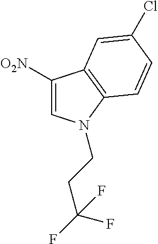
C1([O2N])=CN(CCC(F)(F)F)C2=C1C=C(Cl)C=C2
